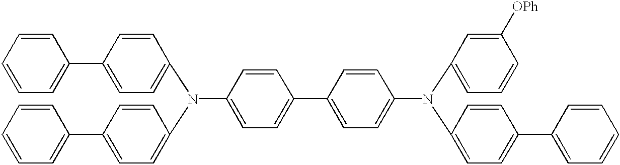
C1=CC(N(C2=CC=C(C3=CC=CC=C3)C=C2)C2=CC=C(C3=CC=CC=C3)C=C2)=CC=C1C1=CC=C(N(C2=CC=CC([OPh])=C2)C2=CC=C(C3=CC=CC=C3)C=C2)C=C1
